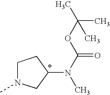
C1N(C)CC(N(C)C(OC(C)(C)C)=O)C1
